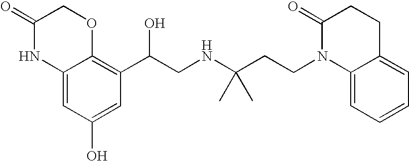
C12=CC(O)=CC(C(CNC(CCN3C4=CC=CC=C4CCC3=O)(C)C)O)=C1OCC(=O)N2
